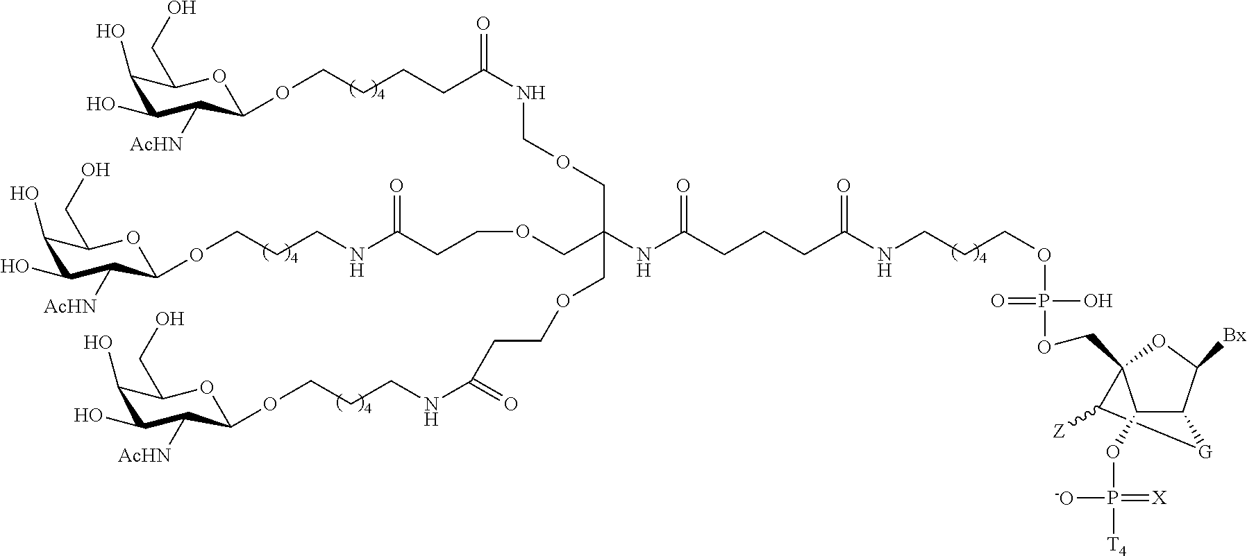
C1([Z])C2(COP(OCCCNC(CCCC(NC(COCNC(CCCCOC3C([AcHN])C(O)C(O)C(CO)O3)=O)(COCCC(NCCCOC3C([AcHN])C(O)C(O)C(CO)O3)=O)COCCC(NCCCOC3C([AcHN])C(O)C(O)C(CO)O3)=O)=O)=O)(O)=O)C(OP([T4])(=[X])[-O])C(C([Bx])O2)[G]1
